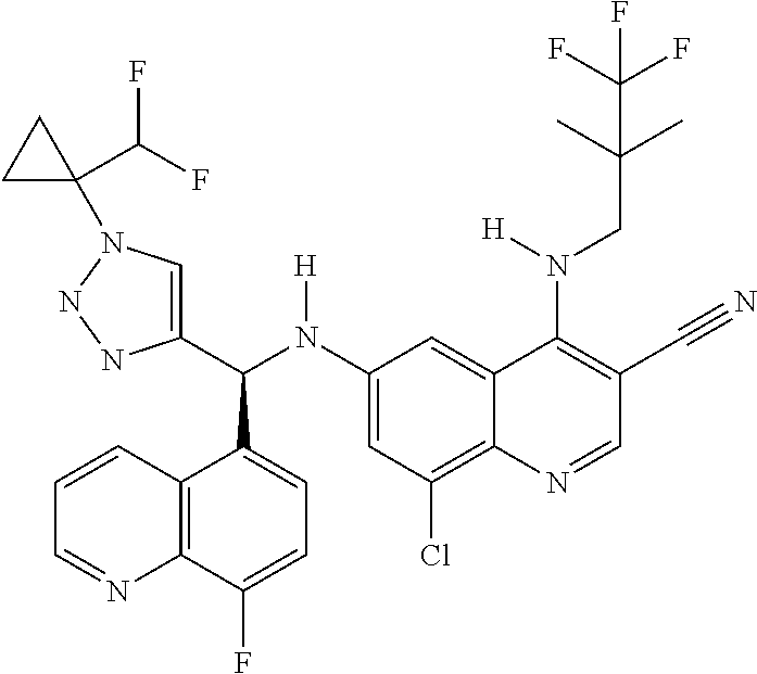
C1(N(C(C2=CN(C3(C(F)F)CC3)NN2)C2=CC=C(F)C3=C2C=CC=N3)[H])=CC(Cl)=C2C(=C1)C(N(CC(C)(C)C(F)(F)F)[H])=C(C#N)C=N2
